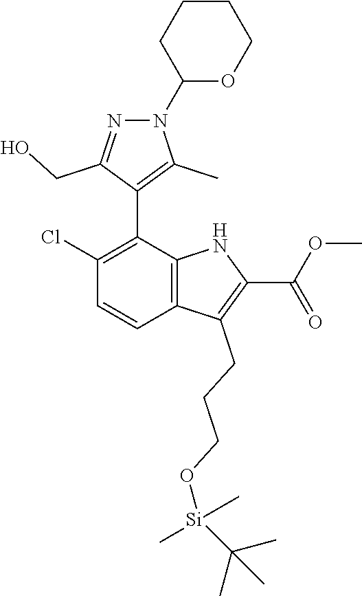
N1=C(CO)C(C2=C(Cl)C=CC3=C2NC(C(OC)=O)=C3CCCO[Si](C(C)(C)C)(C)C)=C(C)N1C1OCCCC1
